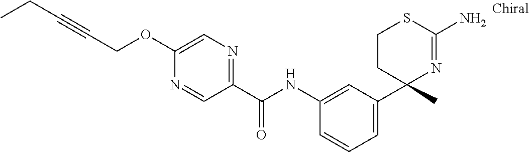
C1(NC(C2=NC=C(OCC#CCC)N=C2)=O)=CC(C2(C)N=C(N)SCC2)=CC=C1
